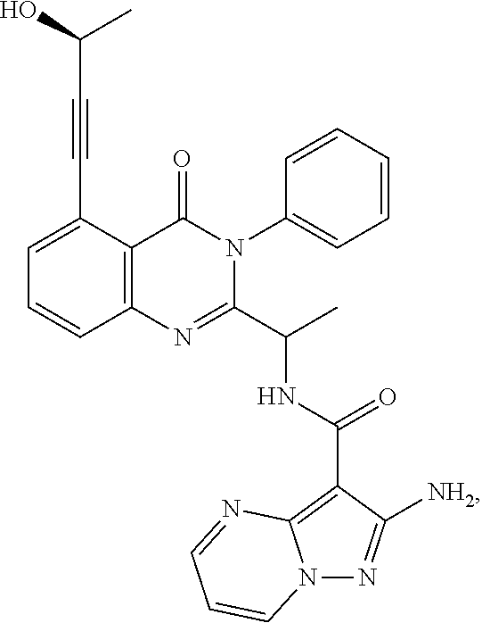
C1=C(C#CC(C)O)C2=C(C=C1)N=C(C(C)NC(=O)C1=C3N(N=C1[NH2])C=CC=N3)N(C1=CC=CC=C1)C2=O
